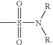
S(N([R])[R])(=O)(=O)C
